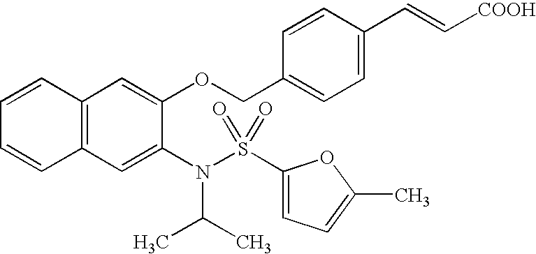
C12=C(C=C(N(S(C3=CC=C(C)O3)(=O)=O)C(C)C)C(OCC3=CC=C(C=C[COOH])C=C3)=C1)C=CC=C2
